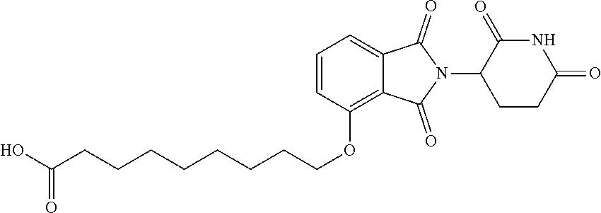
OC(CCCCCCCCOC1=C2C(=CC=C1)C(=O)N(C1CCC(=O)NC1=O)C2=O)=O
